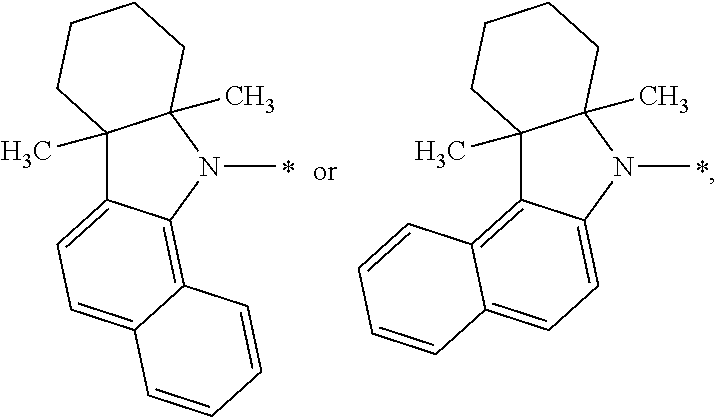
C12(C)C3=CC=C4C(=C3N(C)C1(C)CCCC2)C=CC=C4.C12(C)C3=C4C(=CC=C3N(C)C1(C)CCCC2)C=CC=C4
